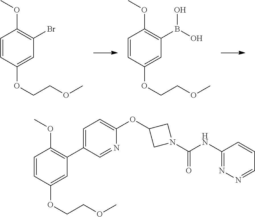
C1=CC(OCCOC)=CC(Br)=C1OC.C1=CC(OCCOC)=CC(B(O)O)=C1OC.C1=CC(OCCOC)=CC(C2=CC=C(OC3CN(C(NC4=NN=CC=C4)=O)C3)N=C2)=C1OC
